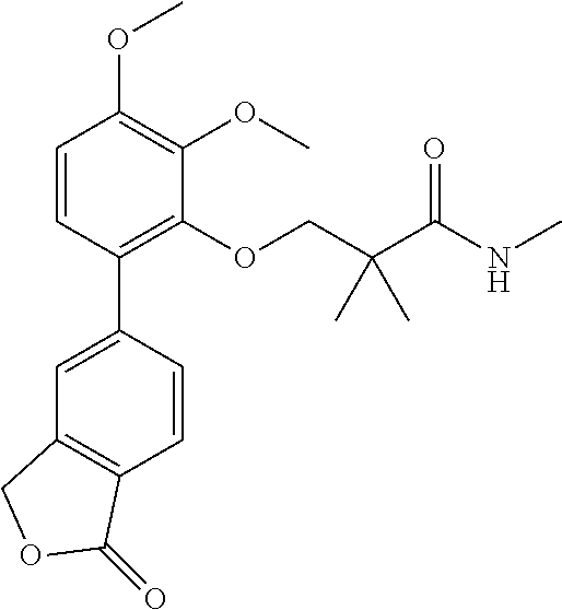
C1(OCC(C(NC)=O)(C)C)=C(C2=CC3=C(C=C2)C(=O)OC3)C=CC(OC)=C1OC
